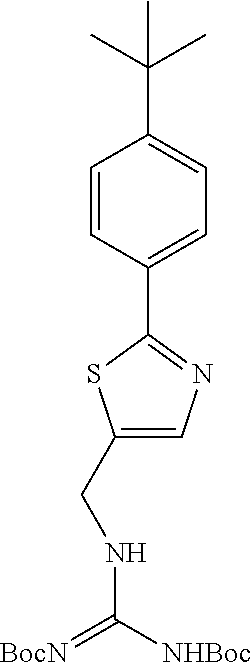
C1(CNC(=[BocN])[NHBoc])=CN=C(C2=CC=C(C(C)(C)C)C=C2)S1
